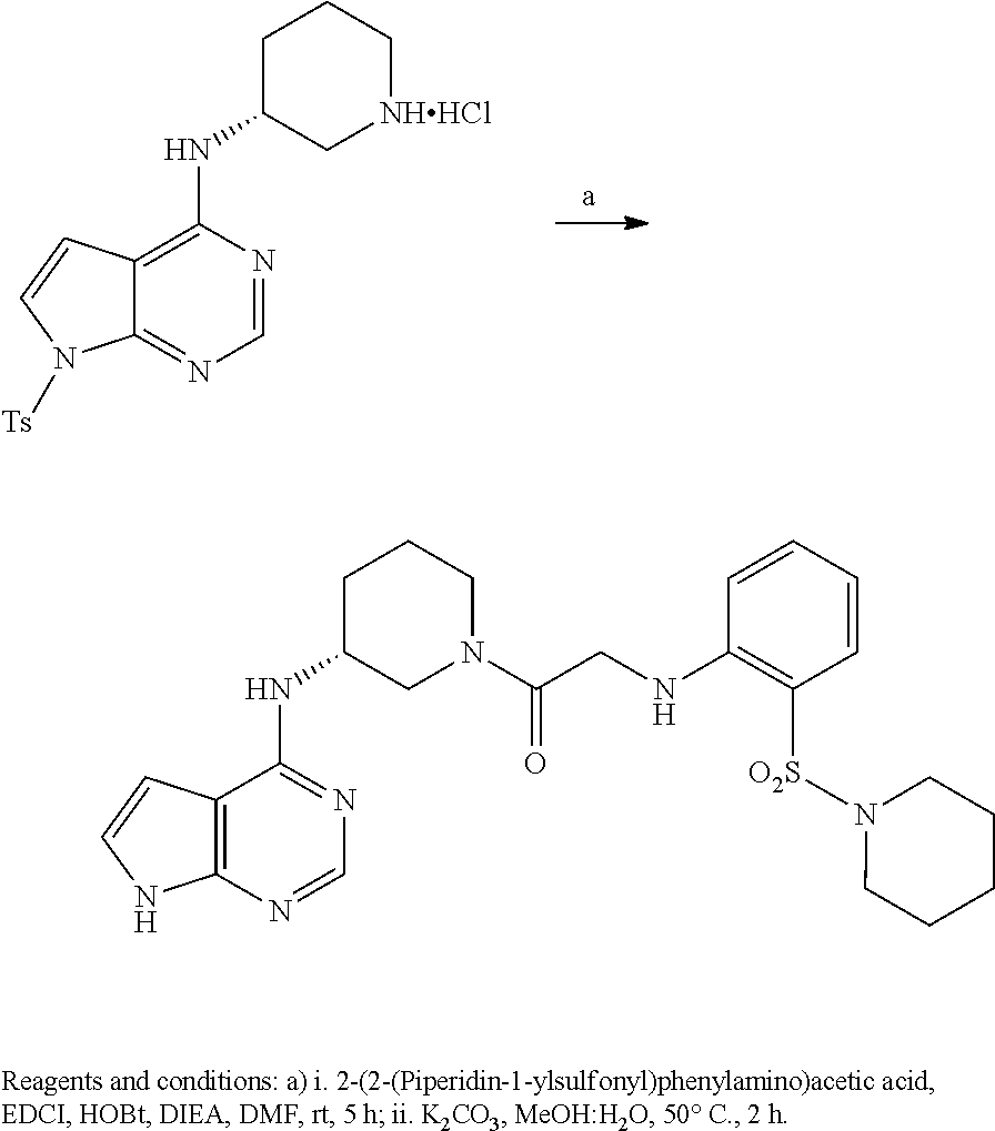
C1=NC(NC2C[NHHCl]CCC2)=C2C(=N1)N([Ts])C=C2.C1=NC2=C(C(NC3CN(C(CNC4=C([O2S]N5CCCCC5)C=CC=C4)=O)CCC3)=N1)C=CN2
